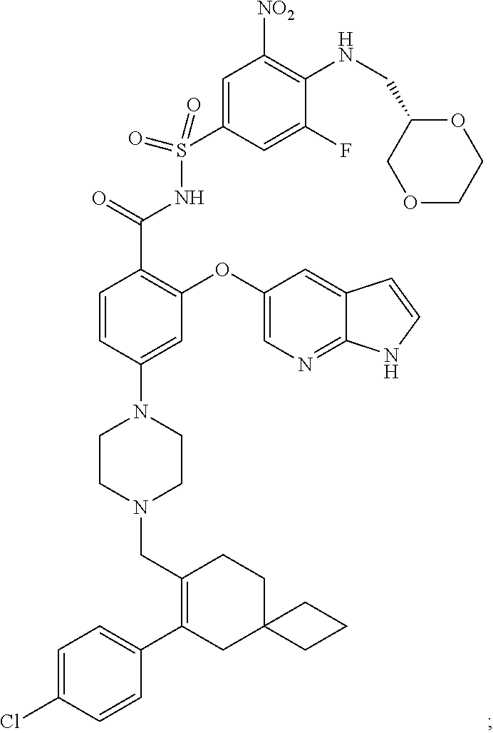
C1=CC(N2CCN(CC3=C(C4=CC=C(Cl)C=C4)CC4(CC3)CCC4)CC2)=CC(OC2=CN=C3C(=C2)C=CN3)=C1C(=O)NS(C1=CC([NO2])=C(NCC2COCCO2)C(F)=C1)(=O)=O
